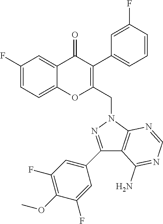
C1=C(F)C=C2C(=C1)OC(CN1N=C(C3=CC(F)=C(OC)C(F)=C3)C3=C1N=CN=C3N)=C(C1=CC=CC(F)=C1)C2=O
